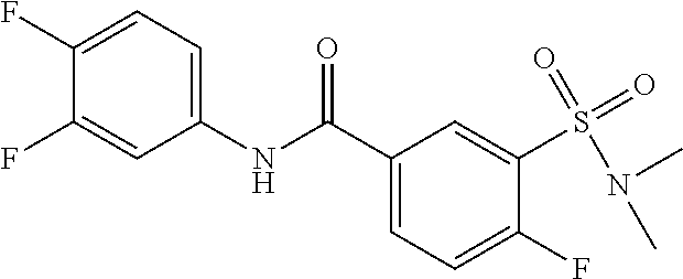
C1(F)=CC=C(NC(C2=CC=C(F)C(S(=O)(=O)N(C)C)=C2)=O)C=C1F
